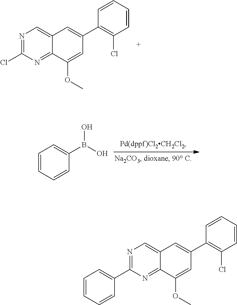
C1=CC=CC(B(O)O)=C1.N1=C(Cl)N=C2C(=C1)C=C(C1=C(Cl)C=CC=C1)C=C2OC.N1=C(C2=CC=CC=C2)N=C2C(=C1)C=C(C1=C(Cl)C=CC=C1)C=C2OC
